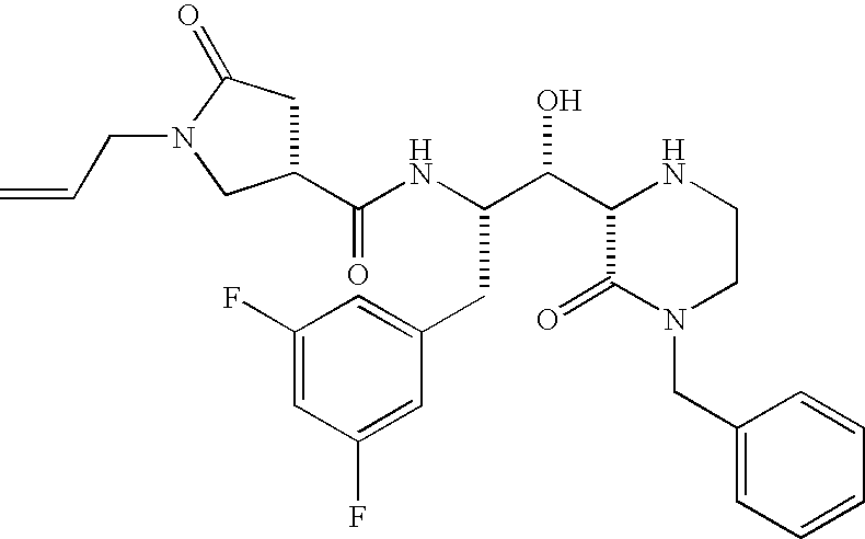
C1(C(C(NC(=O)C2CC(=O)N(CC=C)C2)CC2=CC(F)=CC(F)=C2)O)C(=O)N(CC2=CC=CC=C2)CCN1
